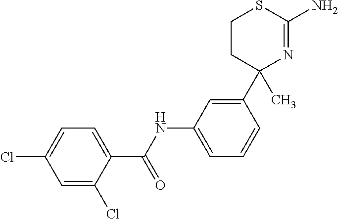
C1(C2(C)N=C(N)SCC2)=CC(NC(C2=CC=C(Cl)C=C2Cl)=O)=CC=C1
